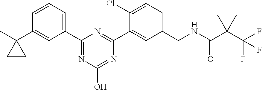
C1(C2=NC(O)=NC(C3=CC(CNC(C(C(F)(F)F)(C)C)=O)=CC=C3Cl)=N2)=CC=CC(C2(C)CC2)=C1
